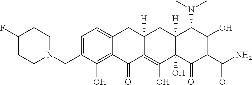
C1=C(CN2CCC(F)CC2)C(O)=C2C(=C1)CC1([H])C(=C(O)C3(O)C([H])(C1)C(N(C)C)C(O)=C(C(N)=O)C3=O)C2=O
